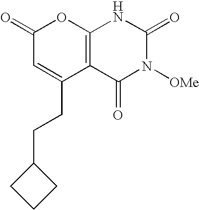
C12=C(C(=O)N([OMe])C(=O)N1)C(CCC1CCC1)=CC(=O)O2
